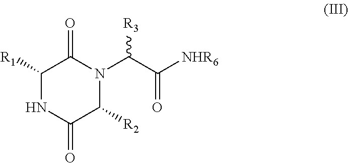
C1([R1])NC(=O)C([R2])N(C(C([NHR6])=O)[R3])C1=O
